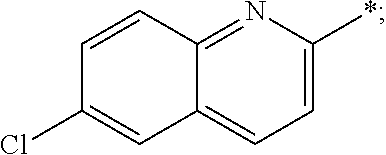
C12=CC=C(*)N=C1C=CC(Cl)=C2
